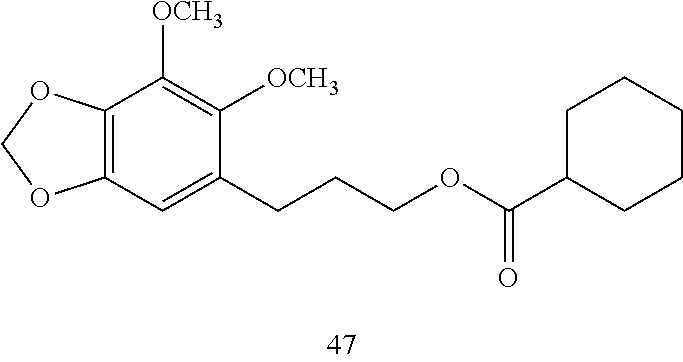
C12=C(OCO1)C([OCH3])=C([OCH3])C(CCCOC(=O)C1CCCCC1)=C2
